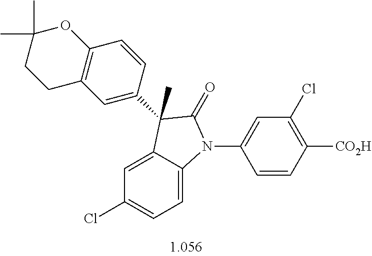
C1=C2C(=CC=C1Cl)N(C1=CC(Cl)=C([CO2H])C=C1)C(=O)C2(C)C1=CC2=C(C=C1)OC(C)(C)CC2
